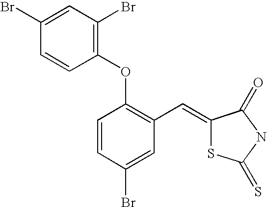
C1=CC(Br)=CC(C=C2SC(=S)NC2=O)=C1OC1=C(Br)C=C(Br)C=C1
